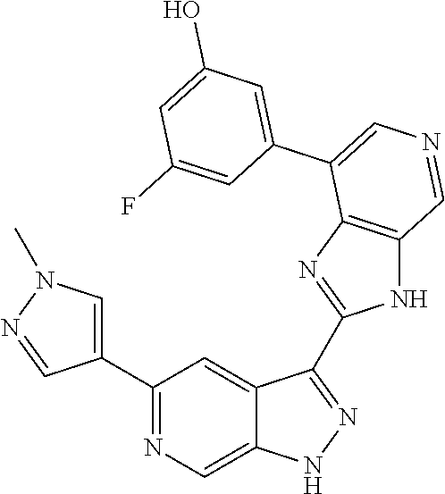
C1(C2=CN(C)N=C2)=NC=C2C(=C1)C(C1=NC3=C(N1)C=NC=C3C1=CC(O)=CC(F)=C1)=NN2
